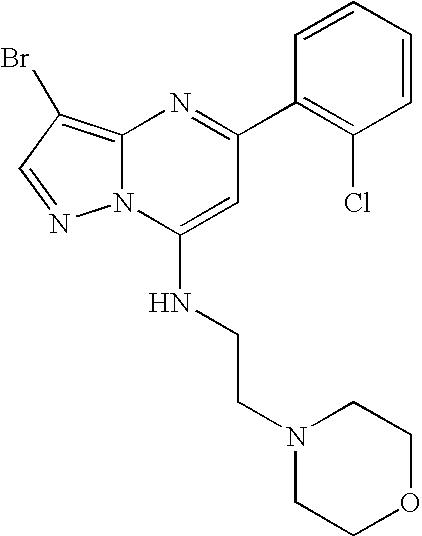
C1(C2=NC3=C(Br)C=NN3C(NCCN3CCOCC3)=C2)=C(Cl)C=CC=C1
